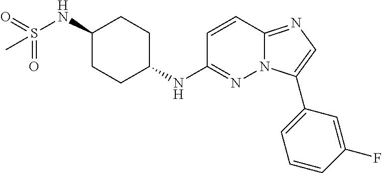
C1(NS(=O)(=O)C)CCC(NC2=NN3C(=NC=C3C3=CC=CC(F)=C3)C=C2)CC1
